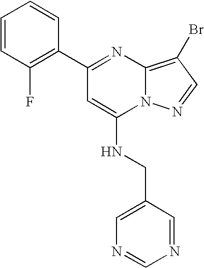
C1(C2=C(F)C=CC=C2)=NC2=C(Br)C=NN2C(NCC2=CN=CN=C2)=C1
